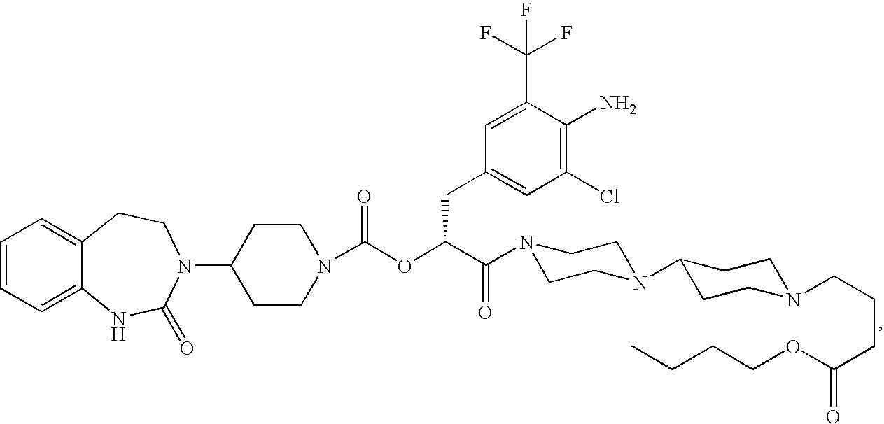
C1=CC=C2C(=C1)CCN(C1CCN(C(OC(C(=O)N3CCN(C4CCN(CCCC(=O)OCCCC)CC4)CC3)CC3=CC(Cl)=C(N)C(C(F)(F)F)=C3)=O)CC1)C(=O)N2
